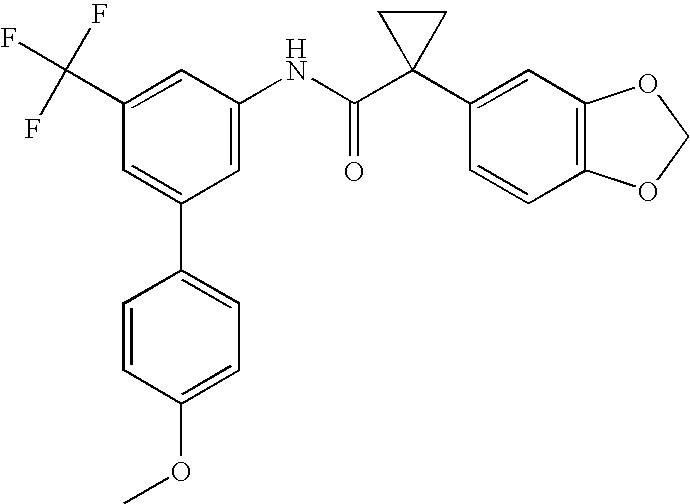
C1(C(F)(F)F)=CC(NC(C2(C3=CC4=C(C=C3)OCO4)CC2)=O)=CC(C2=CC=C(OC)C=C2)=C1
